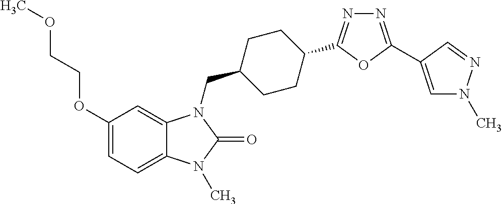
C1(OCCOC)=CC=C2C(=C1)N(CC1CCC(C3=NN=C(C4=CN(C)N=C4)O3)CC1)C(=O)N2C
